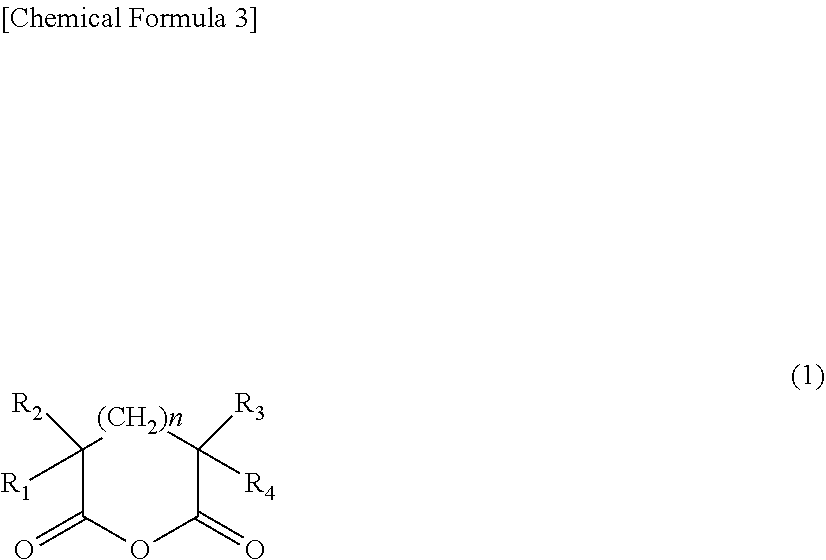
C1([R1])([R2])C(=O)OC(=O)C([R4])([R3])[(CH2)n]1
